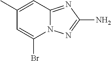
C1(C)=CC2=NC(N)=NN2C(Br)=C1
